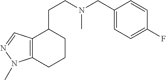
C12=C(CCCC1CCN(C)CC1=CC=C(F)C=C1)N(C)N=C2
